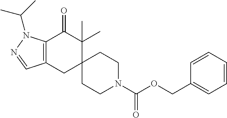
C12=C(CC3(C(C)(C)C1=O)CCN(C(OCC1=CC=CC=C1)=O)CC3)C=NN2C(C)C
